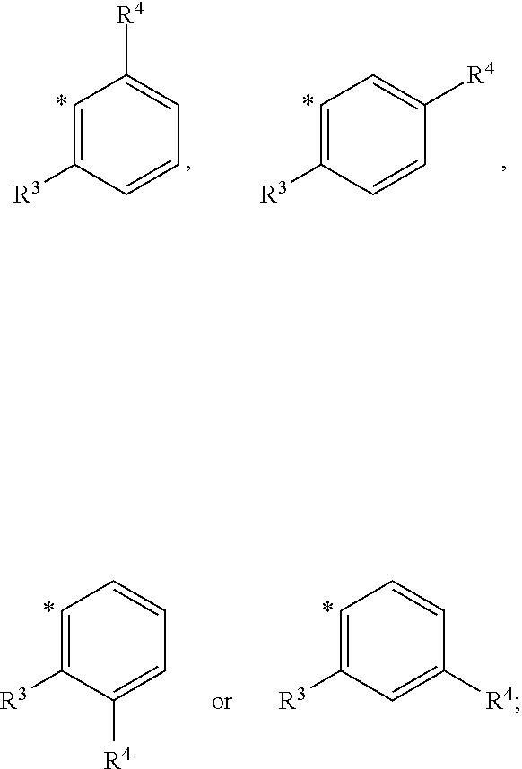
C1=C([R3])C=CC=C1[R4].C1=C([R3])C=CC([R4])=C1.C1=C([R3])C([R4])=CC=C1.C1=C([R3])C=C([R4])C=C1
